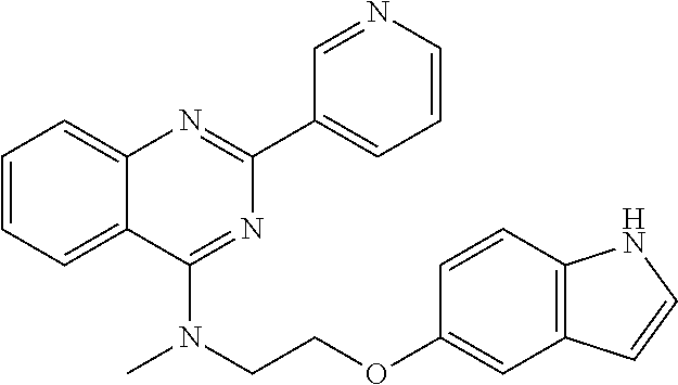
C1=CC=C2C(=C1)N=C(C1=CC=CN=C1)N=C2N(C)CCOC1=CC2=C(C=C1)NC=C2
